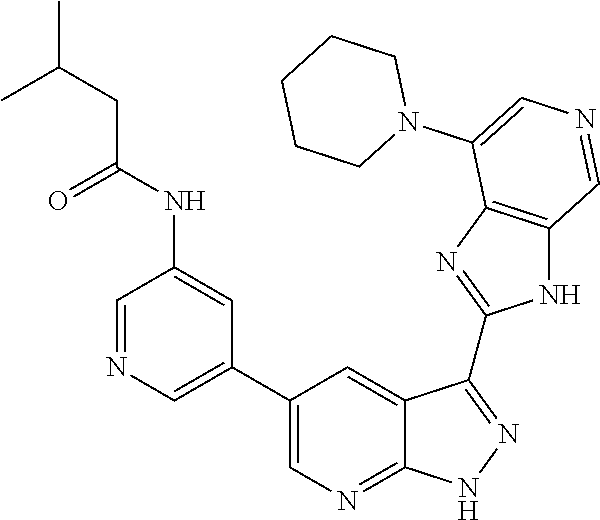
C1=NC=C(C2=CN=C3C(=C2)C(C2=NC4=C(N2)C=NC=C4N2CCCCC2)=NN3)C=C1NC(=O)CC(C)C
